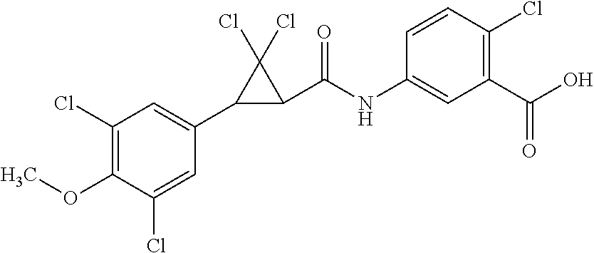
C1(Cl)=C(OC)C(Cl)=CC(C2C(C(NC3=CC(C(O)=O)=C(Cl)C=C3)=O)C2(Cl)Cl)=C1
